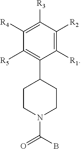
C1CN(C(B)=O)CCC1C1=C([R5])C([R4])=C([R3])C([R2])=C1[R1]
